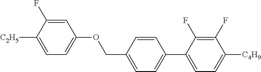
C1=C(F)C([C2H5])=CC=C1OCC1=CC=C(C2=CC=C([C4H9])C(F)=C2F)C=C1
